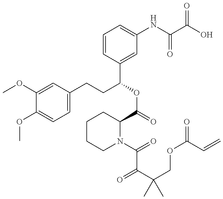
C1(OC)=CC(CCC(OC(=O)C2CCCCN2C(=O)C(C(COC(=O)C=C)(C)C)=O)C2=CC(NC(C(O)=O)=O)=CC=C2)=CC=C1OC
